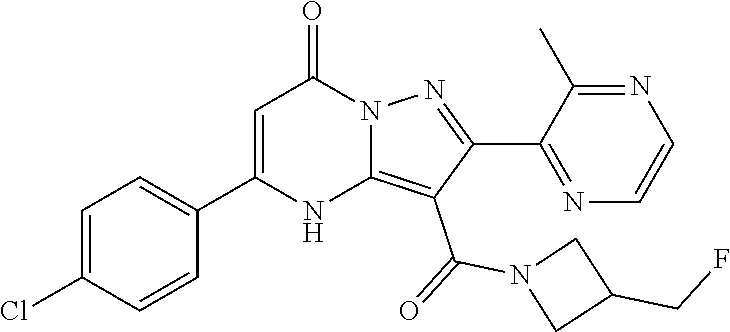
ClC1=CC=C(C2=CC(=O)N3C(=C(C(N4CC(CF)C4)=O)C(C4=NC=CN=C4C)=N3)N2)C=C1
